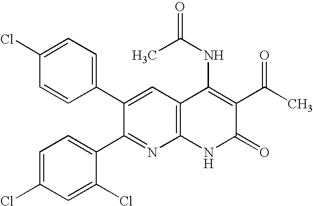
C1(Cl)=CC=C(C2=CC3=C(N=C2C2=CC=C(Cl)C=C2Cl)NC(=O)C(C(C)=O)=C3NC(C)=O)C=C1
